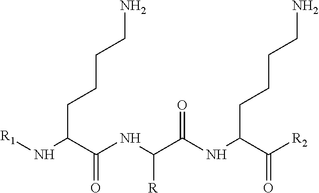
N(C(C(NC(C(NC(C([R2])=O)CCCCN)=O)[R])=O)CCCCN)[R1]
